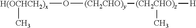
[H(OCHCH2)x](O[(CH2CHO)y][(CH2CHO)z]([H])C)C
